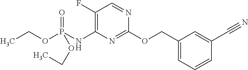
C1(F)=C(NP(OCC)(=O)OCC)N=C(OCC2=CC=CC(C#N)=C2)N=C1
